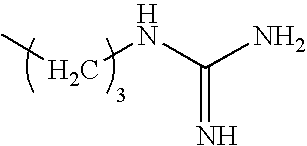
CCNC(N)=N
